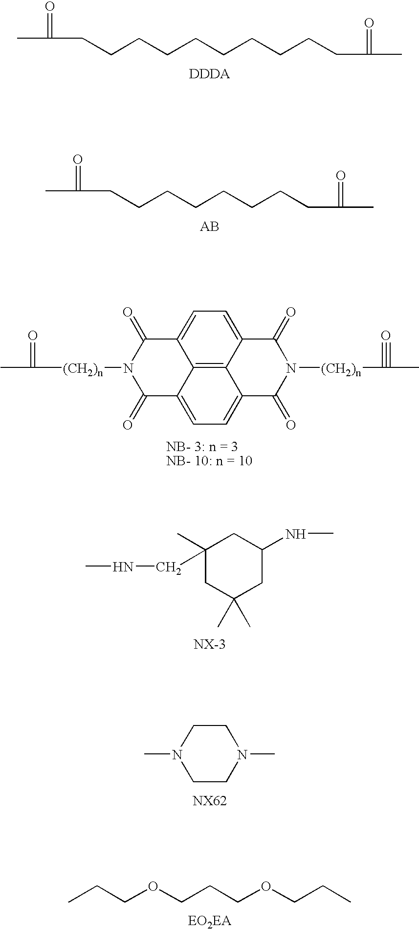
CC(=O)CCCCCCCCCCC(=O)C.CC(=O)CCCCCCCCC(=O)C.C1(C)(CNC)CC(C)(C)CC(NC)C1.C1CN(C)CCN1C.CCCOCCCOCCC.CC(=O)[(CH2)n]N1C(=O)C2=CC=C3C4=C2C(=CC=C4C(=O)N([(CH2)n]C(#O)C)C3=O)C1=O
